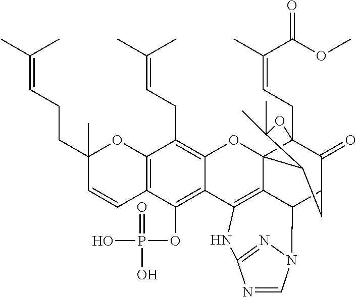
C12=C(C(OP(O)(=O)O)=C3C(=C1CC=C(C)C)OC14C5(CC=C(C)C(OC)=O)C(=O)C(CC1C(C)(C)O5)C1C4=C3NC3=NN1C=N3)C=CC(CCC=C(C)C)(C)O2
